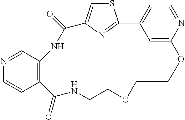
S1C=C2N=C1C1=CC=NC(=C1)OCCOCCNC(=O)C1=C(NC2=O)C=NC=C1
